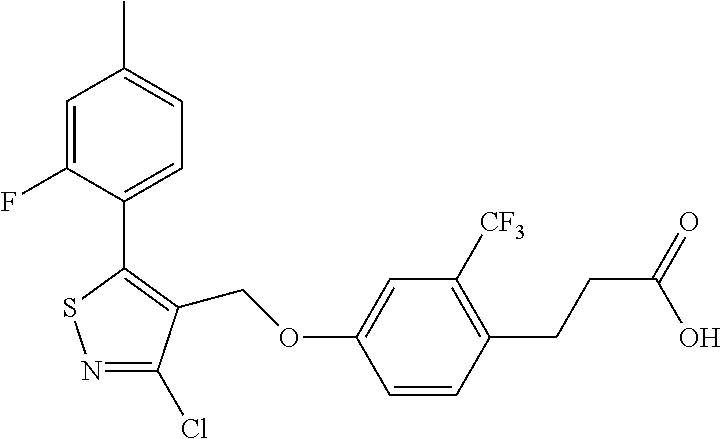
N1=C(Cl)C(COC2=CC([CF3])=C(CCC(=O)O)C=C2)=C(C2=CC=C(C)C=C2F)S1
